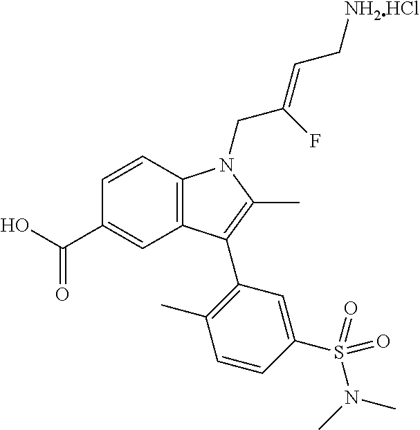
OC(C1=CC2=C(C=C1)N(CC(=CC[NH2HCl])F)C(C)=C2C1=C(C)C=CC(S(N(C)C)(=O)=O)=C1)=O
